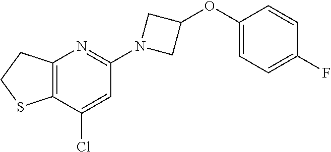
C12=C(C(Cl)=CC(N3CC(OC4=CC=C(F)C=C4)C3)=N1)SCC2
